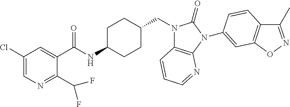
C1(Cl)=CN=C(C(F)F)C(C(NC2CCC(CN3C4=C(N(C5=CC6=C(C(C)=NO6)C=C5)C3=O)N=CC=C4)CC2)=O)=C1
